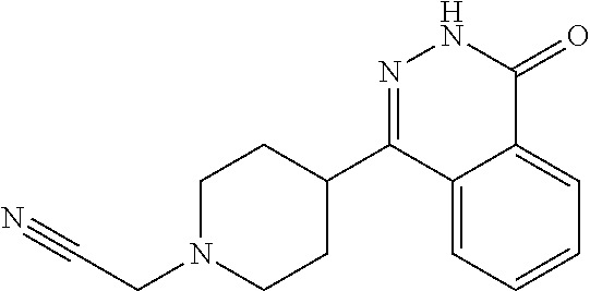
C1(C2=NNC(=O)C3=CC=CC=C23)CCN(CC#N)CC1
